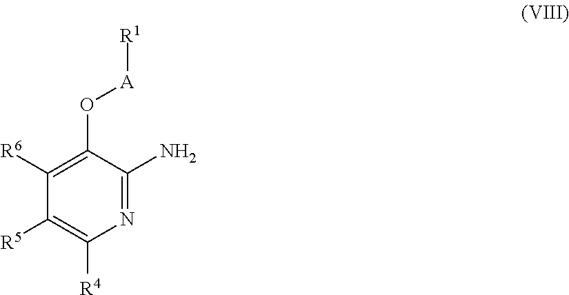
C1([R6])=C(O[A][R1])C(N)=NC([R4])=C1[R5]
